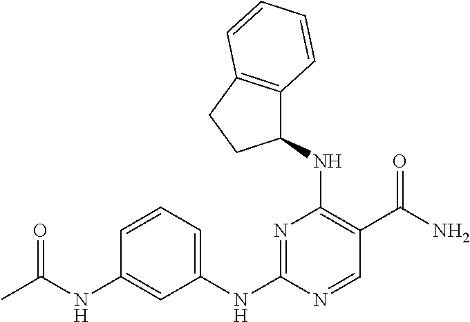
C1=CC(NC(C)=O)=CC(NC2=NC(NC3C4=C(CC3)C=CC=C4)=C(C(N)=O)C=N2)=C1
